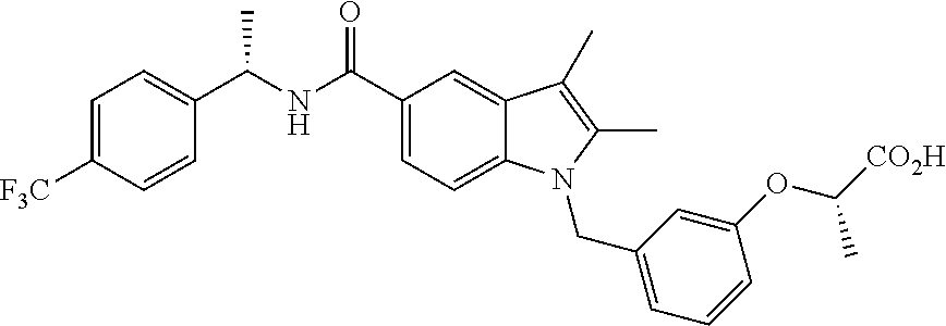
C1=CC=C(CN2C3=CC=C(C(NC(C4=CC=C([F3C])C=C4)C)=O)C=C3C(C)=C2C)C=C1OC([CO2H])C
